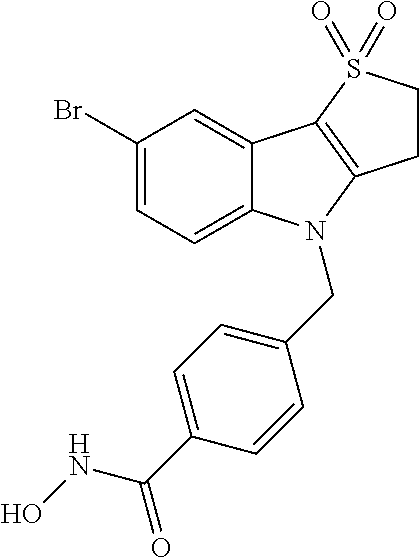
C1(Br)=CC=C2C(=C1)C1=C(N2CC2=CC=C(C(NO)=O)C=C2)CCS1(=O)=O
